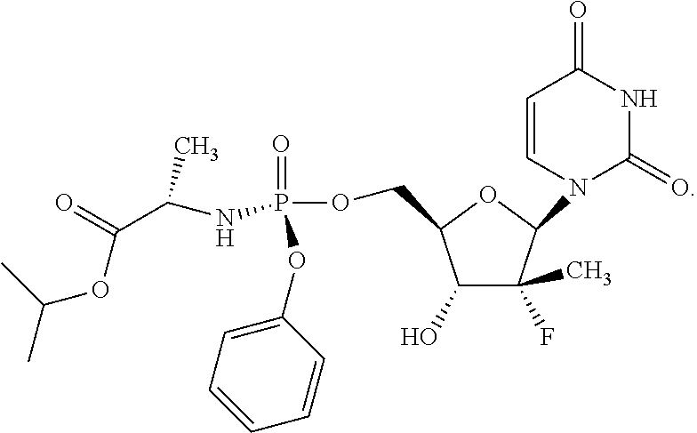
C1(O)C(F)(C)C(N2C(=O)NC(=O)C=C2)OC1COP(=O)(OC1=CC=CC=C1)NC(C(OC(C)C)=O)C
